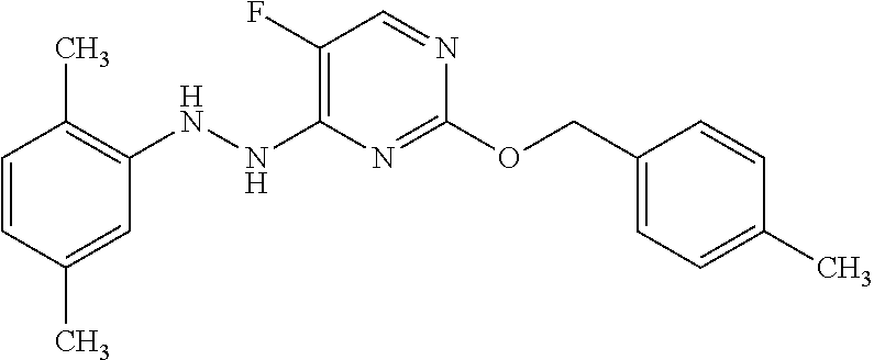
C1(NNC2=C(F)C=NC(OCC3=CC=C(C)C=C3)=N2)=C(C)C=CC(C)=C1
